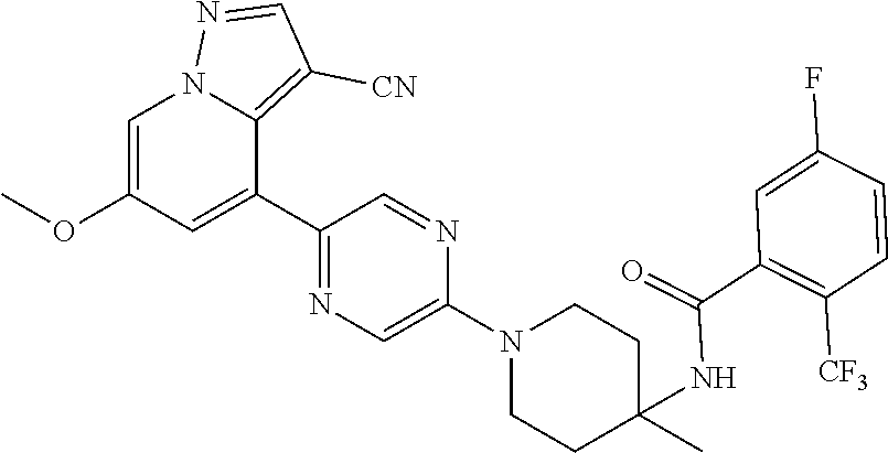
C1=C(OC)C=C(C2=NC=C(N3CCC(C)(NC(=O)C4=C([CF3])C=CC(F)=C4)CC3)N=C2)C2=C([CN])C=NN12
